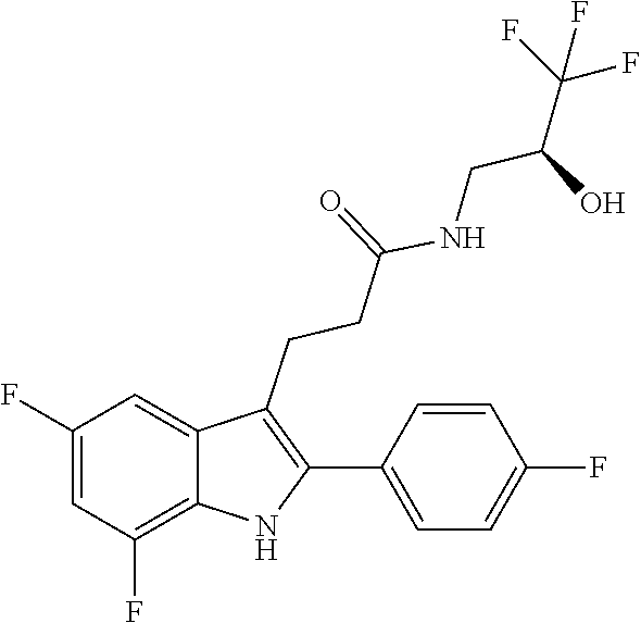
C1=CC(F)=CC=C1C1=C(CCC(=O)NCC(C(F)(F)F)O)C2=CC(F)=CC(F)=C2N1
